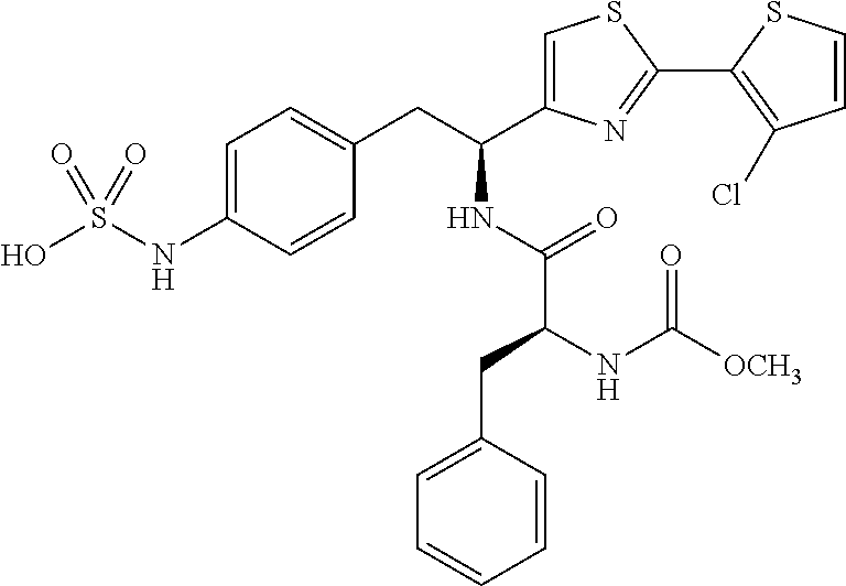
C1=C(C(CC2=CC=C(NS(O)(=O)=O)C=C2)NC(C(NC([OCH3])=O)CC2=CC=CC=C2)=O)N=C(C2=C(Cl)C=CS2)S1
